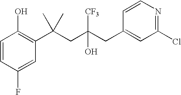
C1=CC(F)=CC(C(CC(CC2=CC(Cl)=NC=C2)([CF3])O)(C)C)=C1O
